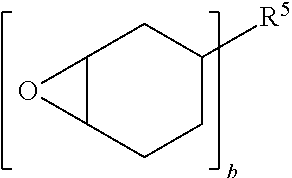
C12C(CCC([R5])C1)O2
